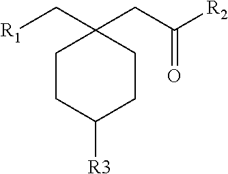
[R1]CC1(CC([R2])=O)CCC([R3])CC1
